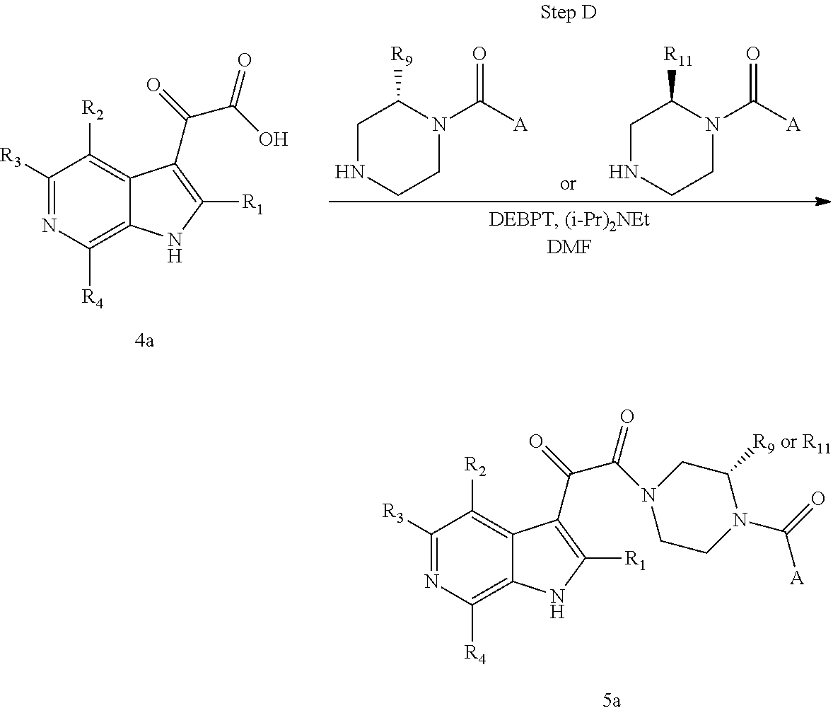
C1([R3])=NC([R4])=C2C(=C1[R2])C(C(=O)C(O)=O)=C([R1])N2.C1NCCN(C([A])=O)C1[R9].C1NCCN(C([A])=O)C1[R11].C1([R3])=NC([R4])=C2C(=C1[R2])C(C(=O)C(N1CCN(C(=O)[A])C([R9 or R11])C1)=O)=C([R1])N2
